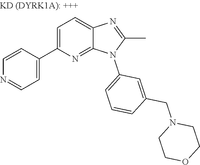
C1=CC(C2=CC=C3N=C(C)N(C4=CC=CC(CN5CCOCC5)=C4)C3=N2)=CC=N1
